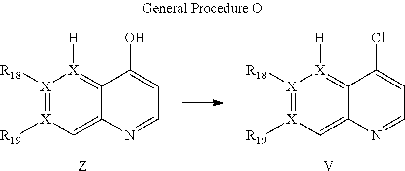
[X]1([R18])=[X]([R19])C=C2C(=[X]1[H])C(Cl)=CC=N2.[V].[X]1([R18])=[X]([R19])C=C2C(=[X]1[H])C(O)=CC=N2.[Z]
